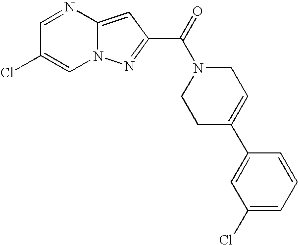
C1=NC2=CC(C(=O)N3CCC(C4=CC(Cl)=CC=C4)=CC3)=NN2C=C1Cl
